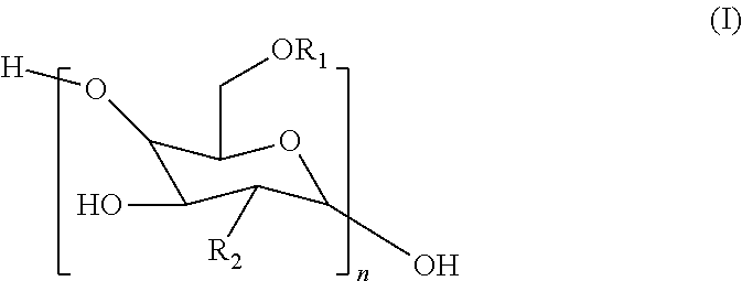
C1(O[H])C(O)C([R2])C(O)OC1C[OR1]
